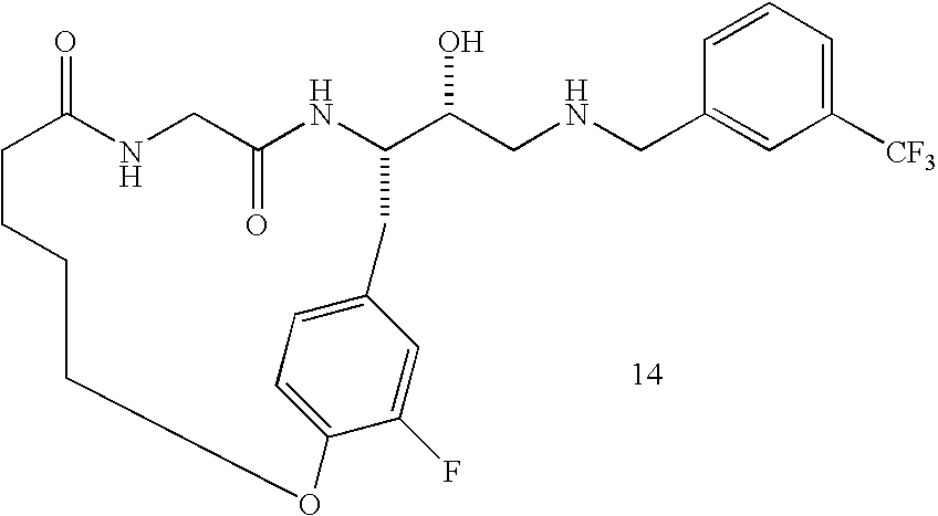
C1=CC=C([CF3])C=C1CNCC(O)C1NC(=O)CNC(=O)CCCCOC2=CC=C(C=C2F)C1
